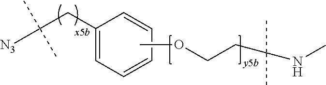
[N3]C(CC1=CC=CC=C1)(C)C.COCCC(NC)(C)C
